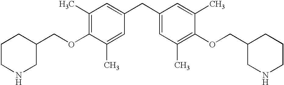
C1(C)=C(OCC2CCCNC2)C(C)=CC(CC2=CC(C)=C(OCC3CNCCC3)C(C)=C2)=C1
